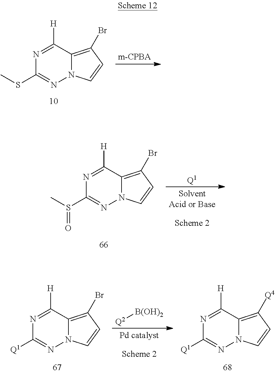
N1=C([H])C2=C(Br)C=CN2N=C1SC.N1=C([H])C2=C(Br)C=CN2N=C1S(C)=O.[Q1].N1=C([H])C2=C(Br)C=CN2N=C1[Q1].[Q2][B(OH)2].N1=C([H])C2=C([Q4])C=CN2N=C1[Q1]
